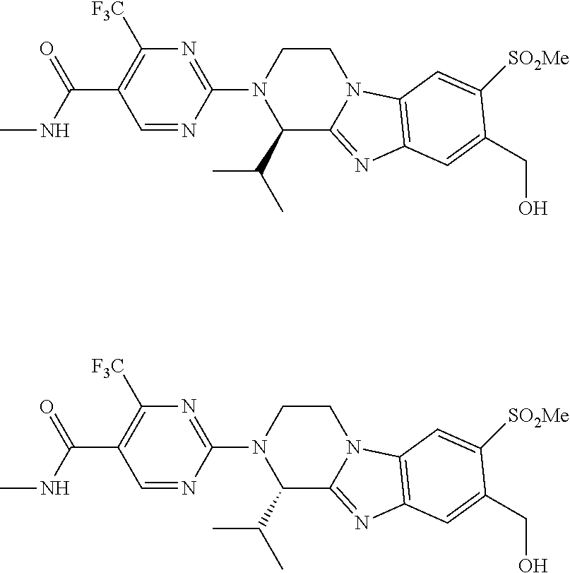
C1=NC(N2C(C(C)C)C3=NC4=C(N3CC2)C=C([SO2Me])C(CO)=C4)=NC([F3C])=C1C(=O)NC.C1=NC(N2C(C(C)C)C3=NC4=C(N3CC2)C=C([SO2Me])C(CO)=C4)=NC([F3C])=C1C(=O)NC
